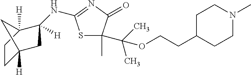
C1C2([H])CC(NC3=NC(=O)C(C(OCCC4CCN(C)CC4)(C)C)(C)S3)([H])C([H])(C1)C2
